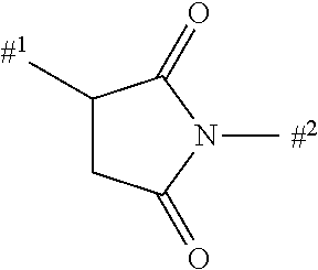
N1(C)C(=O)C(C)CC1=O
